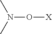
O([X])N(C)C
